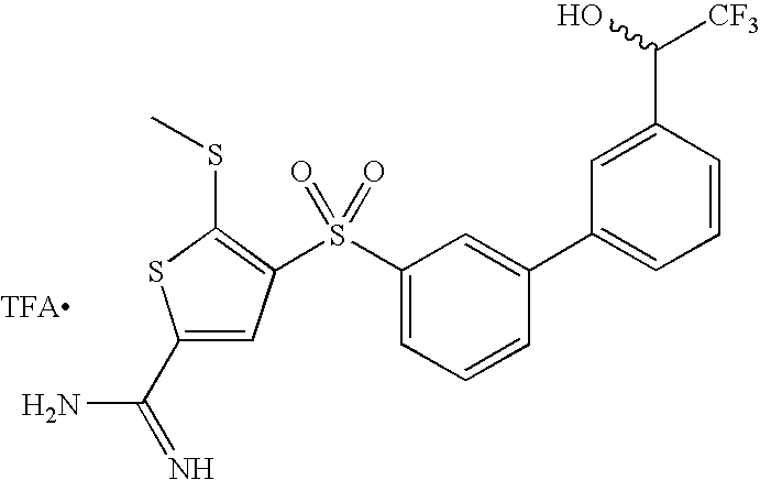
C1(C(=N)N)=CC(S(C2=CC=CC(C3=CC=CC(C(O)[CF3])=C3)=C2)(=O)=O)=C(SC)S1.[TFA]
